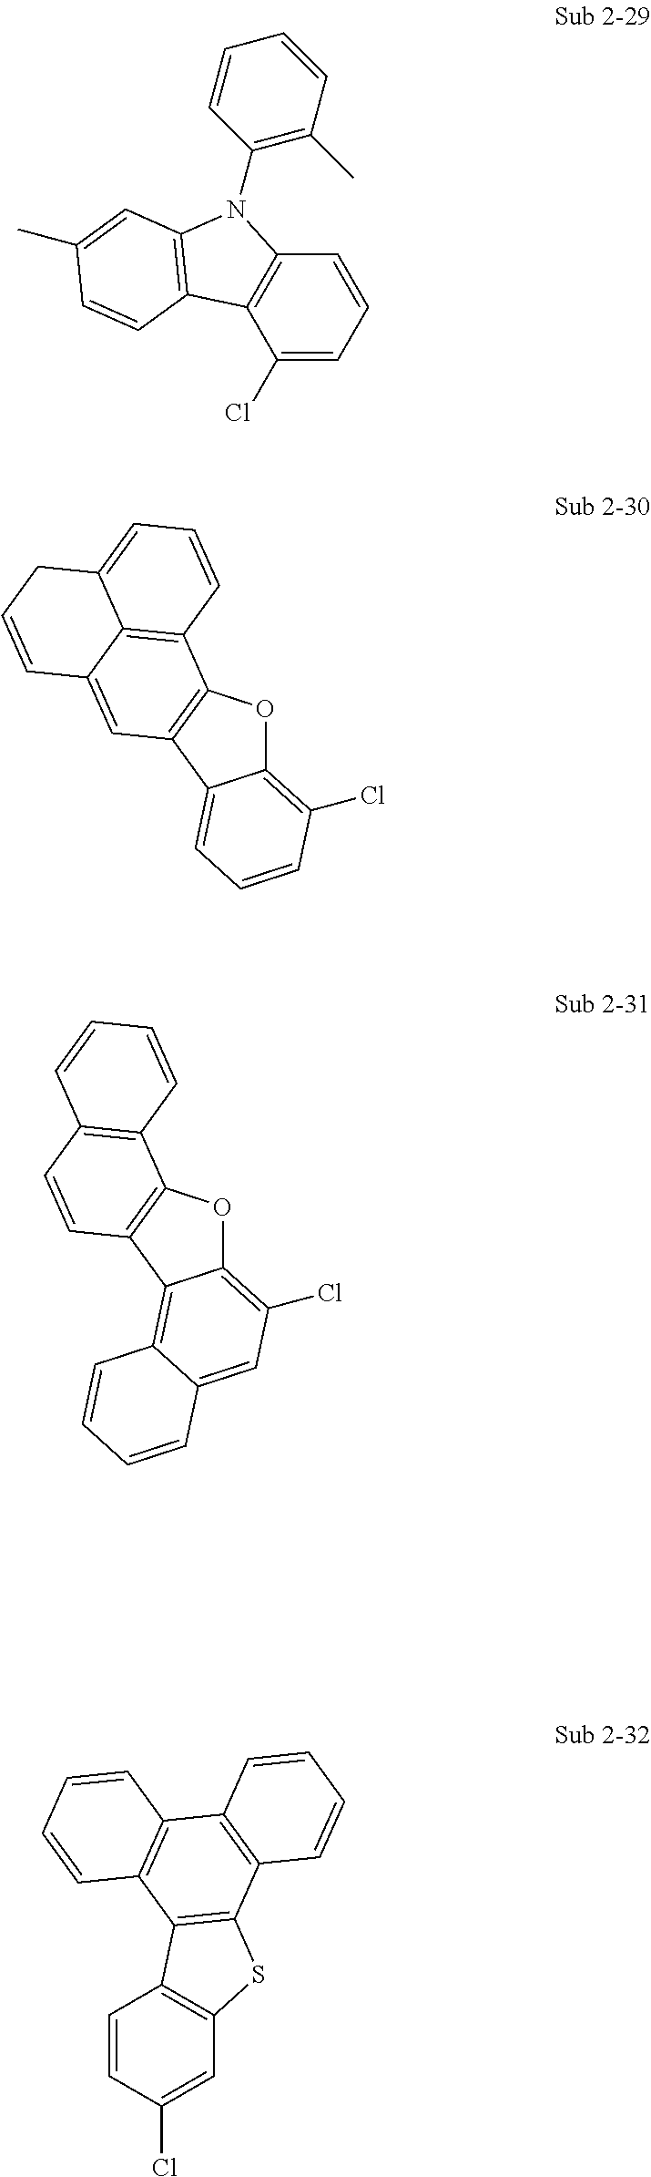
C1(Cl)=CC=CC2=C1C1=C(N2C2=C(C)C=CC=C2)C=C(C)C=C1.C12=C(Cl)C=CC=C1C1=C(O2)C2=C3C(=C1)C=CCC3=CC=C2.C12=C(Cl)C=C3C(=C1C1=C(O2)C2=C(C=C1)C=CC=C2)C=CC=C3.C1=CC(Cl)=CC2=C1C1=C(S2)C2=C(C3=C1C=CC=C3)C=CC=C2
